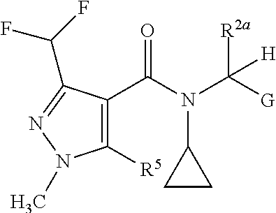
C1([R5])=C(C(N(C2CC2)C([R2a])([G])[H])=O)C(C(F)F)=NN1C
